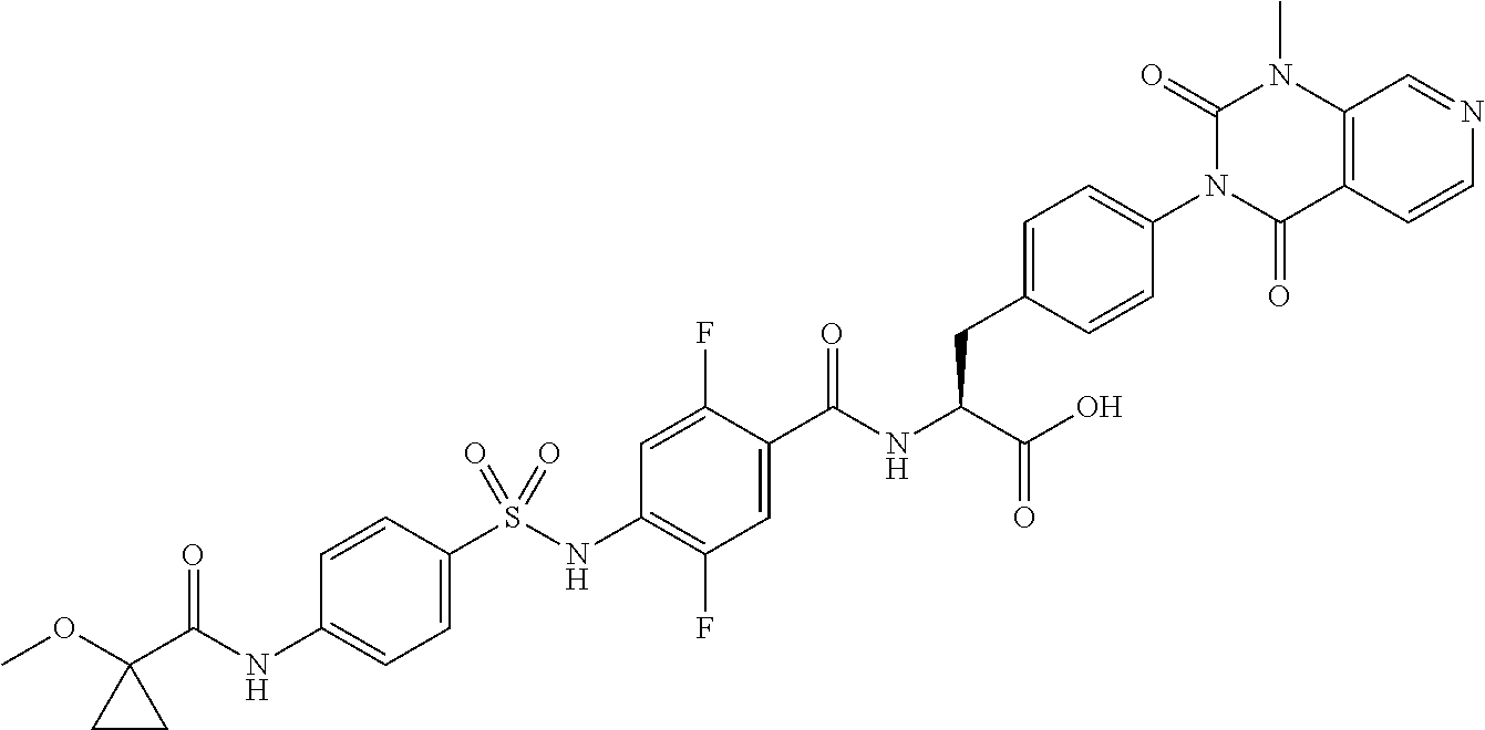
C1=C(S(NC2=C(F)C=C(C(NC(C(O)=O)CC3=CC=C(N4C(=O)C5=C(N(C)C4=O)C=NC=C5)C=C3)=O)C(F)=C2)(=O)=O)C=CC(NC(C2(OC)CC2)=O)=C1
